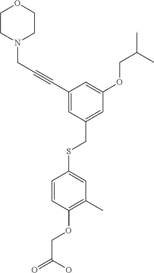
C1=C(CSC2=CC(C)=C(OCC(O)=O)C=C2)C=C(C#CCN2CCOCC2)C=C1OCC(C)C
